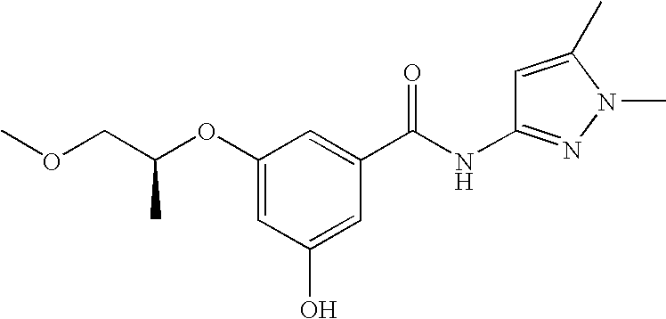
COCC(OC1=CC(O)=CC(C(NC2=NN(C)C(C)=C2)=O)=C1)C
